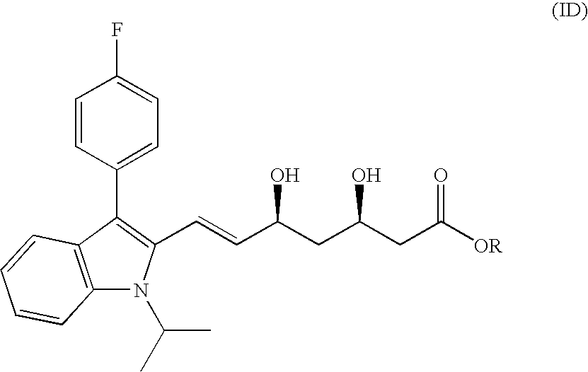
C12=C(C(C3=CC=C(F)C=C3)=C(C=CC(CC(CC([OR])=O)O)O)N1C(C)C)C=CC=C2
